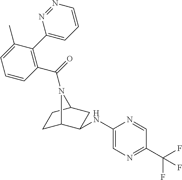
C1(C(=O)N2C3CCC2CC3NC2=CN=C(C(F)(F)F)C=N2)=C(C2=CC=CN=N2)C(C)=CC=C1
